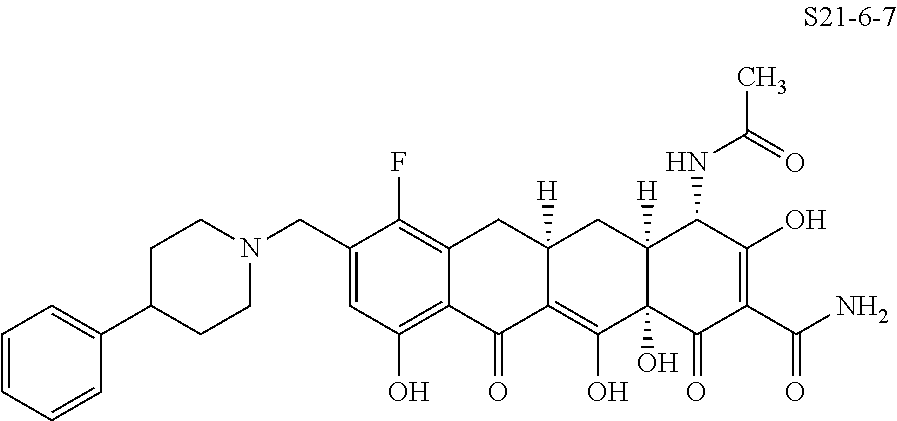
C1=CC=CC(C2CCN(CC3=CC(O)=C4C(=C3F)CC3([H])C(=C(O)C5(O)C([H])(C3)C(NC(=O)C)C(O)=C(C(N)=O)C5=O)C4=O)CC2)=C1
